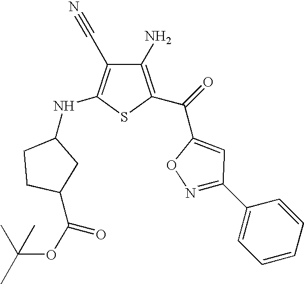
C1(N)=C(C(C2=CC(C3=CC=CC=C3)=NO2)=O)SC(NC2CCC(C(=O)OC(C)(C)C)C2)=C1C#N
